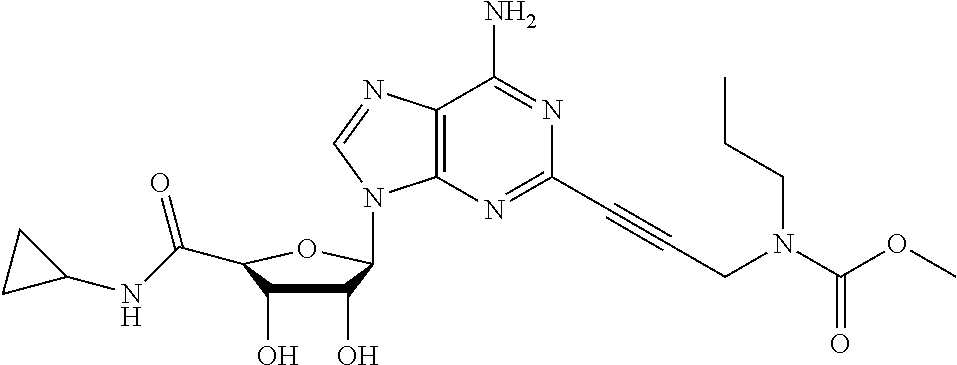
C1(O)C(O)C(C(NC2CC2)=O)OC1N1C2=C(N=C1)C(N)=NC(C#CCN(C(OC)=O)CCC)=N2
